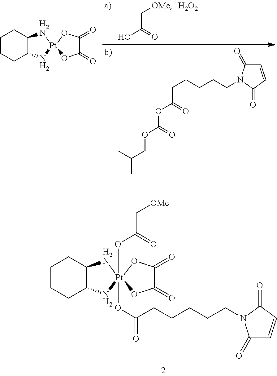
C1CCC2C(C1)[H2N][Pt]1(OC(C[OMe])=O)(OC(=O)CCCCCN3C(=O)C=CC3=O)(N2)OC(=O)C(=O)O1.C1CCC2C(C1)[H2N][Pt]1(N2)OC(=O)C(=O)O1.C1=CC(=O)N(CCCCCC(=O)OC(=O)OCC(C)C)C1=O.C(C[OMe])(=O)O.[H2O2]
